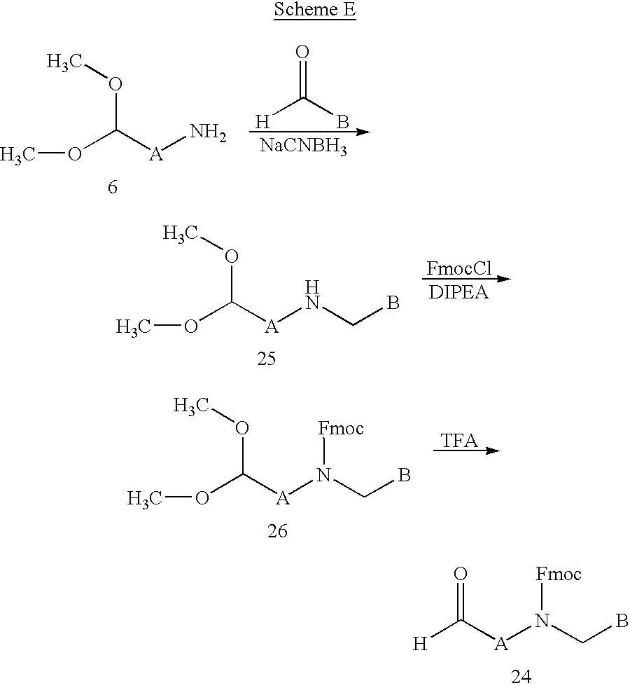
COC([A]N)OC.[H]C(B)=O.[NaCNBH3].COC([A]NCB)OC.[FmocCl].[DIPEA].[TFA].COC([A]N(CB)[Fmoc])OC.[H]C([A]N(CB)[Fmoc])=O
